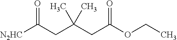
[N2HC]C(CC(CC(OCC)=O)(C)C)=O
